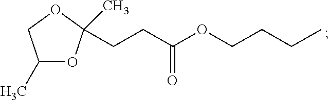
C1(C)OC(CCC(OCCCC)=O)(C)OC1
